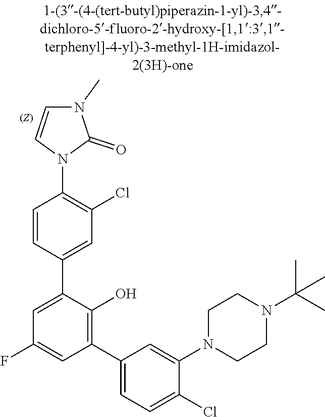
C1CN(C2=CC(C3=C(O)C(C4=CC(Cl)=C(N5C=CN(C)C5=O)C=C4)=CC(F)=C3)=CC=C2Cl)CCN1C(C)(C)C
